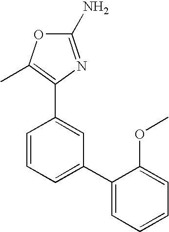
O1C(N)=NC(C2=CC(C3=CC=CC=C3OC)=CC=C2)=C1C
